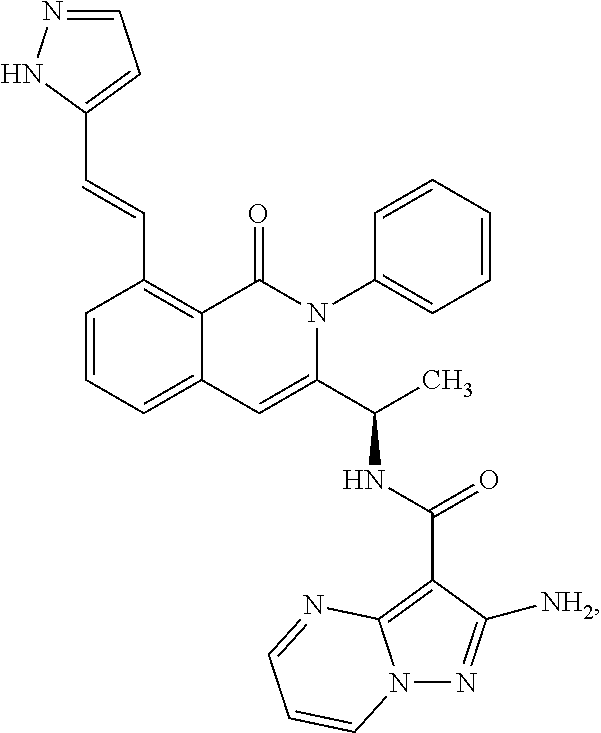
C1(C=CC2=CC=NN2)=C2C(=CC=C1)C=C(C(C)NC(C1=C3N(N=C1[NH2])C=CC=N3)=O)N(C1=CC=CC=C1)C2=O
